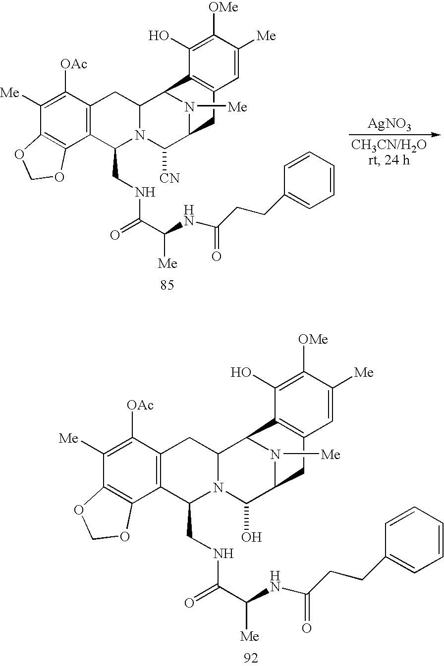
N1([Me])C2C([CN])N3C(CNC(C(NC(CCC4=CC=CC=C4)=O)[Me])=O)C4=C(C([OAc])=C([Me])C5=C4OCO5)CC3C1C1=C(C2)C=C([Me])C([OMe])=C1O.[AgNO3].N1([Me])C2C(O)N3C(CNC(C(NC(CCC4=CC=CC=C4)=O)[Me])=O)C4=C(C([OAc])=C([Me])C5=C4OCO5)CC3C1C1=C(C2)C=C([Me])C([OMe])=C1O
